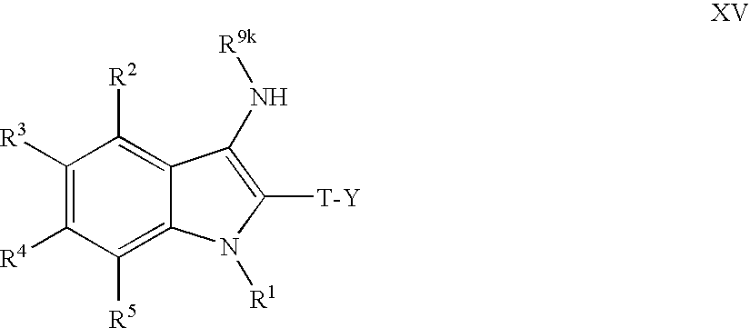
C1([R3])=C([R4])C([R5])=C2C(=C1[R2])C(N[R9k])=C([T-Y])N2[R1]
